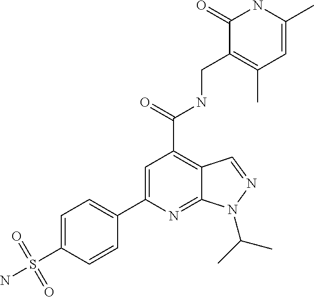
C1(C2=CC(C(=O)NCC3=C(C)C=C(C)NC3=O)=C3C(=N2)N(C(C)C)N=C3)=CC=C(S(N)(=O)=O)C=C1
